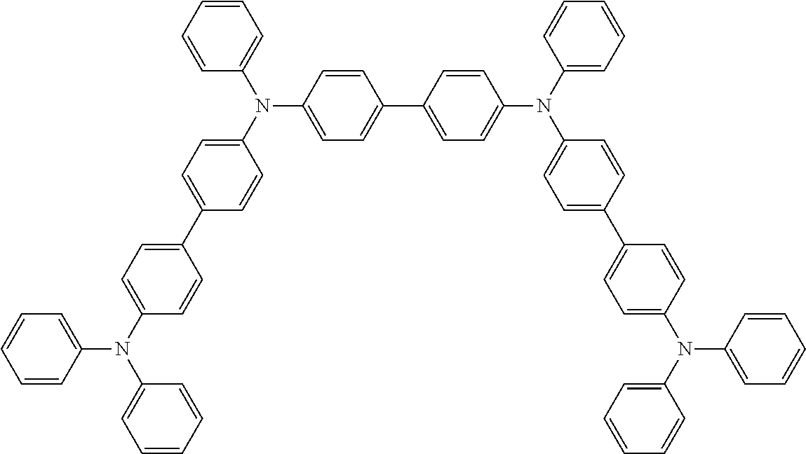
C1=CC(N(C2=CC=C(C3=CC=C(N(C4=CC=CC=C4)C4=CC=CC=C4)C=C3)C=C2)C2=CC=CC=C2)=CC=C1C1=CC=C(N(C2=CC=CC=C2)C2=CC=C(C3=CC=C(N(C4=CC=CC=C4)C4=CC=CC=C4)C=C3)C=C2)C=C1
